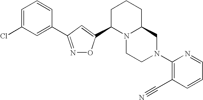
N1=C(C2=CC(Cl)=CC=C2)C=C(C2N3C(CCC2)CN(C2=C(C#N)C=CC=N2)CC3)O1
